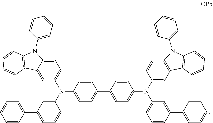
C1=C2C(=CC(N(C3=CC=C(C4=CC=C(N(C5=CC6=C(C=C5)N(C5=CC=CC=C5)C5=C6C=CC=C5)C5=CC=CC(C6=CC=CC=C6)=C5)C=C4)C=C3)C3=CC(C4=CC=CC=C4)=CC=C3)=C1)C1=C(N2C2=CC=CC=C2)C=CC=C1
